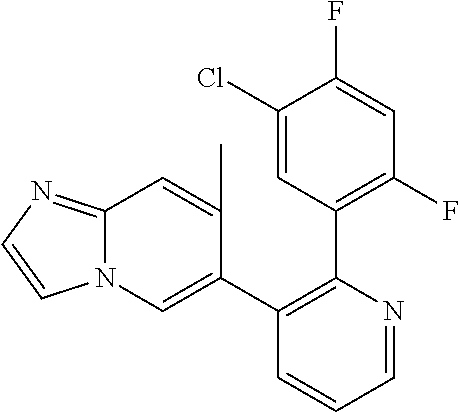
C1(Cl)=CC(C2=C(C3=CN4C(=NC=C4)C=C3C)C=CC=N2)=C(F)C=C1F
